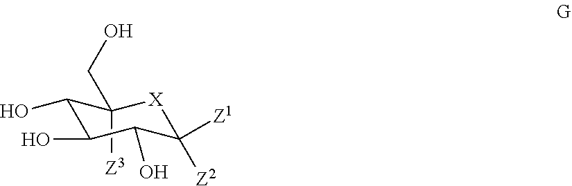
C1(CO)([Z3])C(O)C(O)C(O)C([Z1])([Z2])[X]1
